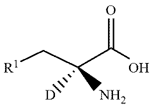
C(C[R1])(C(O)=O)(N)[D]
